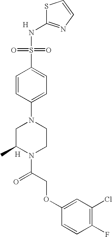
S1C(NS(=O)(=O)C2=CC=C(N3CC(C)N(C(=O)COC4=CC(Cl)=C(F)C=C4)CC3)C=C2)=NC=C1.[H].[H]
